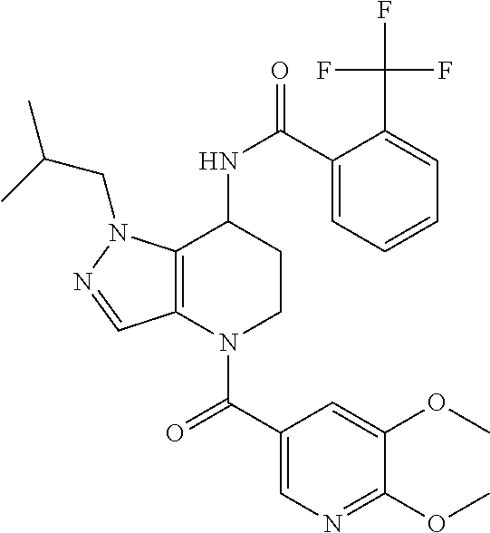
C1(C(=O)N2CCC(NC(=O)C3=CC=CC=C3C(F)(F)F)C3=C2C=NN3CC(C)C)=CN=C(OC)C(OC)=C1
